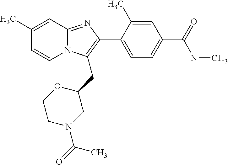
C1(C)=CC2=NC(C3=CC=C(C(=O)NC)C=C3C)=C(CC3CN(C(C)=O)CCO3)N2C=C1
